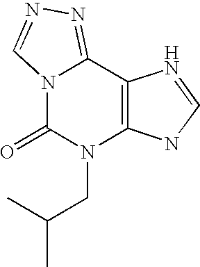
N12C(=O)N(CC(C)C)C3=C(C1=NN=C2)N=CN3
